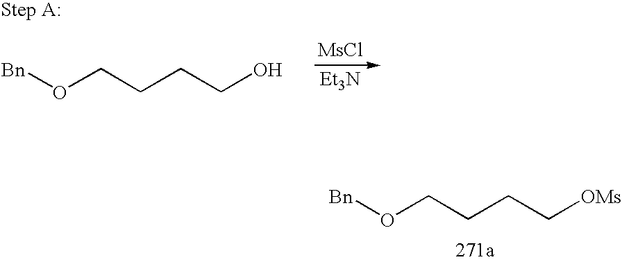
[Bn]OCCCCO.[MsCl].[Et3N].[Bn]OCCCC[OMs]
